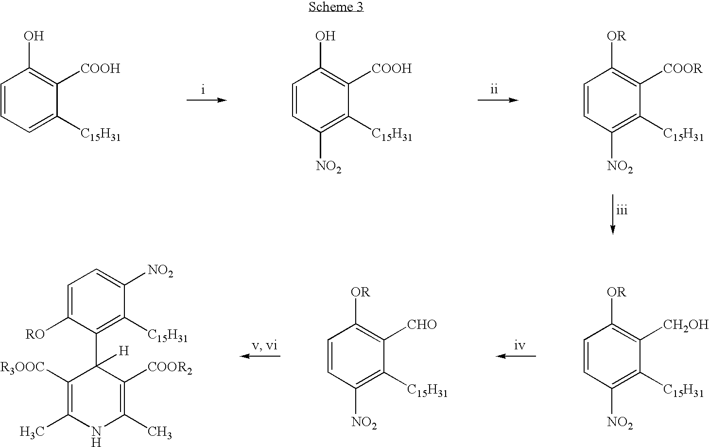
C1=C([RO])C(C2([H])C([R3OOC])=C(C)NC(C)=C2[COOR2])=C([C15H31])C([NO2])=C1.C1=CC([NO2])=C([C15H31])C([CH2OH])=C1[OR].C1=CC([NO2])=C([C15H31])C([CHO])=C1[OR].C1=CC([NO2])=C([C15H31])C([COOR])=C1[OR].C1=CC=C([C15H31])C([COOH])=C1O.C1=CC([NO2])=C([C15H31])C([COOH])=C1O
